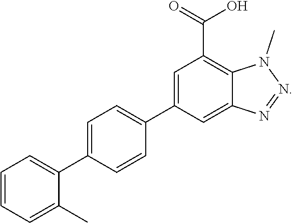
C1=C(C2=CC=CC=C2C)C=CC(C2=CC(C(=O)O)=C3C(=C2)N=NN3C)=C1
